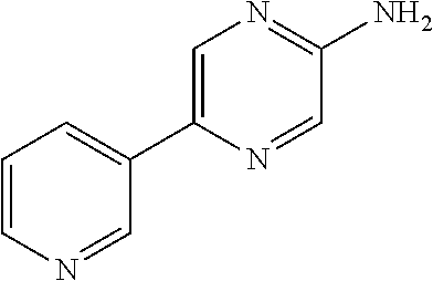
NC1=NC=C(C2=CC=CN=C2)N=C1
